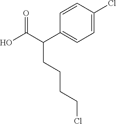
C1=CC(Cl)=CC=C1C(C(O)=O)CCCCCl
